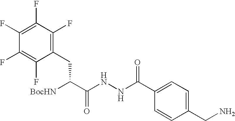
[BocHN]C(C(NNC(C1=CC=C(CN)C=C1)=O)=O)CC1=C(F)C(F)=C(F)C(F)=C1F
